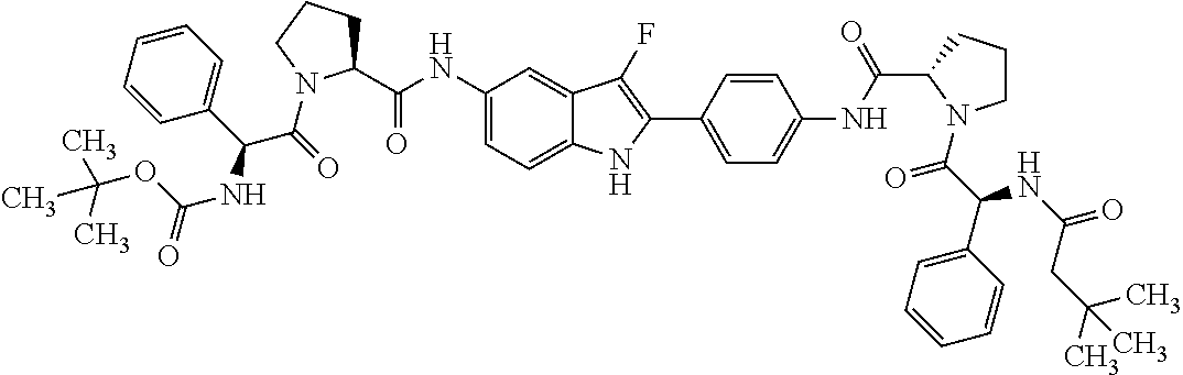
C1(NC(C2CCCN2C(=O)C(NC(OC(C)(C)C)=O)C2=CC=CC=C2)=O)=CC=C2C(=C1)C(F)=C(C1=CC=C(NC(C3N(C(C(C4=CC=CC=C4)NC(=O)CC(C)(C)C)=O)CCC3)=O)C=C1)N2
